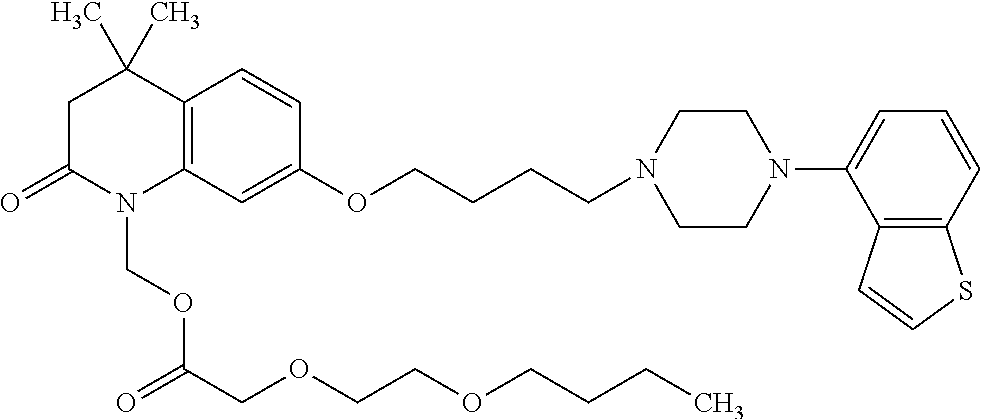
C12=C(C=C(OCCCCN3CCN(C4=CC=CC5=C4C=CS5)CC3)C=C1)N(COC(=O)COCCOCCCC)C(=O)CC2(C)C
